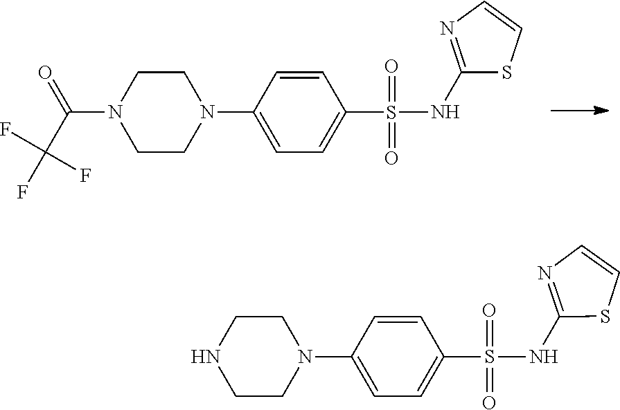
C1CN(C(C(F)(F)F)=O)CCN1C1=CC=C(S(=O)(=O)NC2=NC=CS2)C=C1.C1CNCCN1C1=CC=C(S(=O)(=O)NC2=NC=CS2)C=C1
